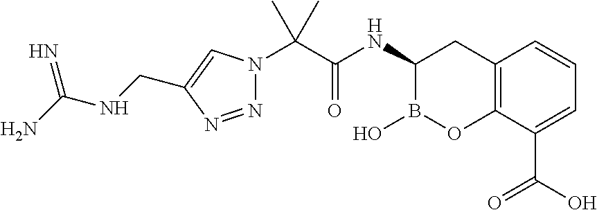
C12=C(C(C(O)=O)=CC=C1)OB(O)C(NC(C(N1N=NC(CNC(N)=N)=C1)(C)C)=O)C2
